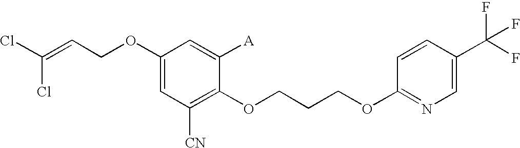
C1(OCC=C(Cl)Cl)=CC([CN])=C(OCCCOC2=NC=C(C(F)(F)F)C=C2)C([A])=C1
